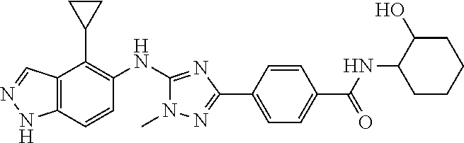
C12=C(C=CC(NC3=NC(C4=CC=C(C(=O)NC5CCCCC5O)C=C4)=NN3C)=C1C1CC1)NN=C2
